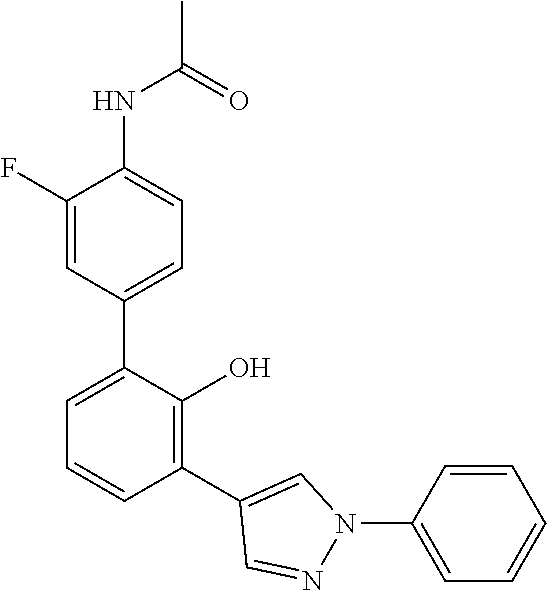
C1(NC(C)=O)=CC=C(C2=CC=CC(C3=CN(C4=CC=CC=C4)N=C3)=C2O)C=C1F
